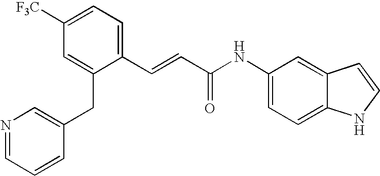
C1=C([F3C])C=C(CC2=CN=CC=C2)C(C=CC(NC2=CC=C3C(=C2)C=CN3)=O)=C1
